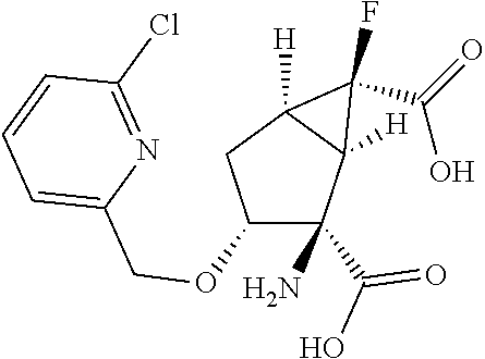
C1(OCC2=CC=CC(Cl)=N2)C(C(O)=O)(N)C2([H])C([H])(C1)C2(F)C(O)=O
